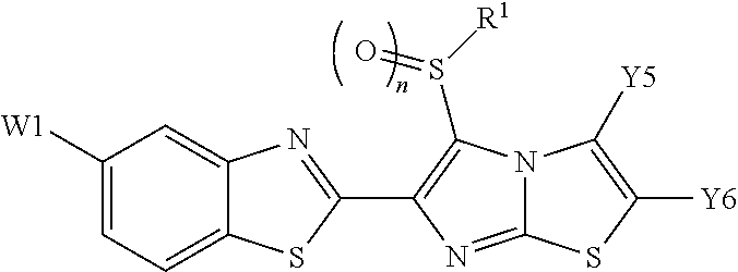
C12=CC=C([W1])C=C1N=C(C1=C(S([R1])=O)N3C(=N1)SC([Y6])=C3[Y5])S2
